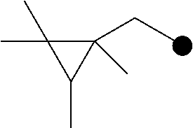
C1(CC)(C)C(C)(C)C1C
